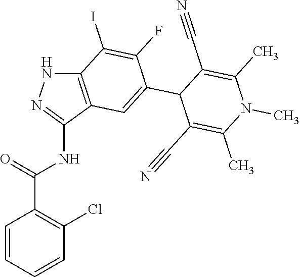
C12=C(C(NC(C3=C(Cl)C=CC=C3)=O)=NN1)C=C(C1C(C#N)=C(C)N(C)C(C)=C1C#N)C(F)=C2I
